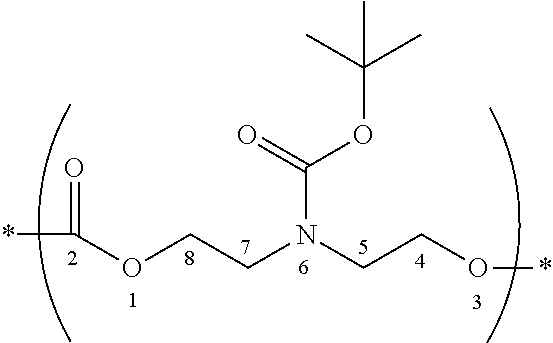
*C(OCCN(CCO*)C(=O)OC(C)(C)C)=O
